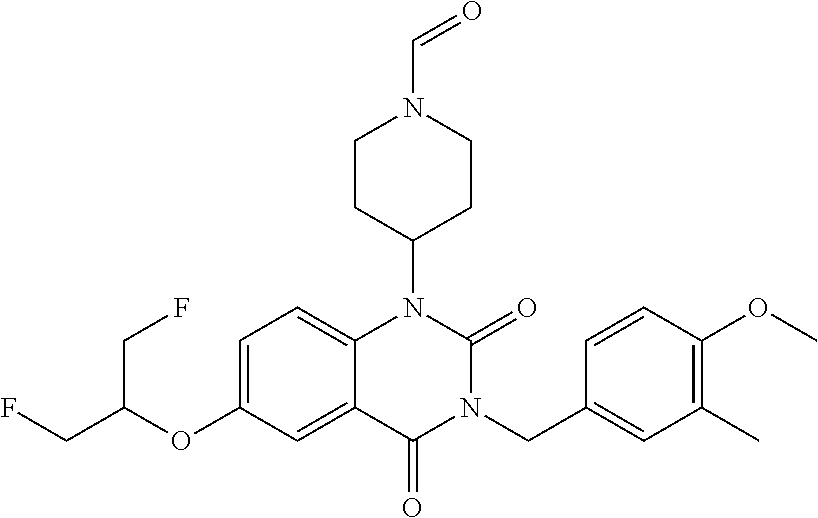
C12=CC=C(OC(CF)CF)C=C1C(=O)N(CC1=CC(C)=C(OC)C=C1)C(=O)N2C1CCN(C=O)CC1
